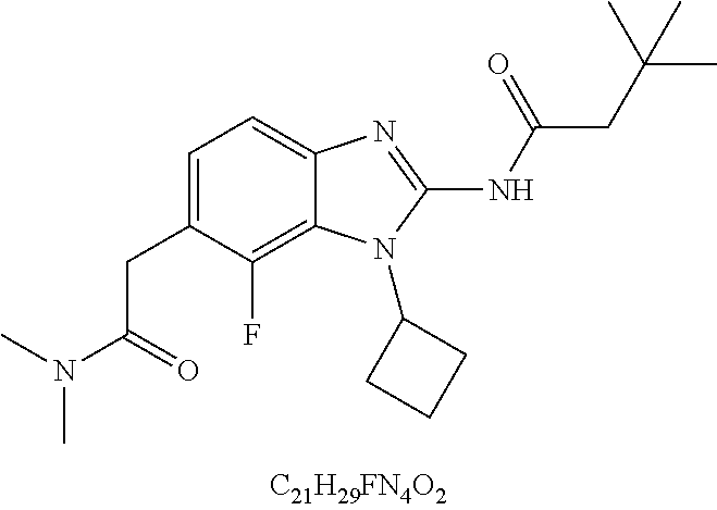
C1=C(CC(N(C)C)=O)C(F)=C2C(=C1)N=C(NC(CC(C)(C)C)=O)N2C1CCC1
